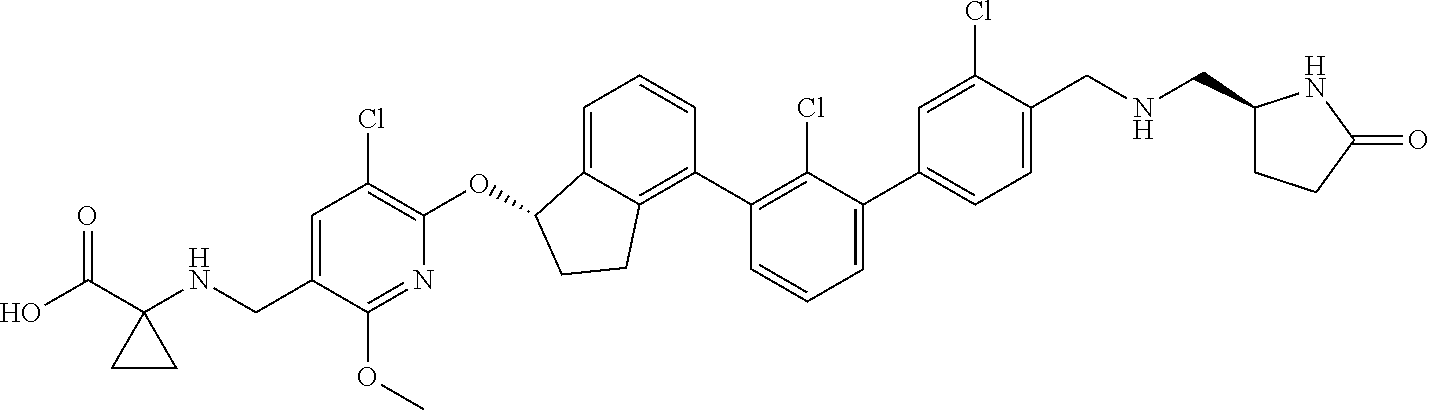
O(C1C2=CC=CC(C3=C(Cl)C(C4=CC=C(CNCC5CCC(=O)N5)C(Cl)=C4)=CC=C3)=C2CC1)C1=C(Cl)C=C(CNC2(C(O)=O)CC2)C(OC)=N1
